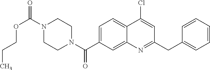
N1(C(OCCC)=O)CCN(C(=O)C2=CC=C3C(=C2)N=C(CC2=CC=CC=C2)C=C3Cl)CC1
